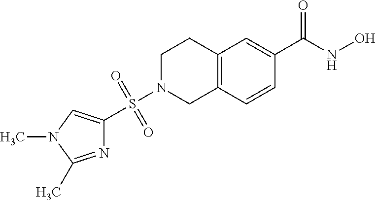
C12=C(C=CC(C(NO)=O)=C1)CN(S(C1=CN(C)C(C)=N1)(=O)=O)CC2
